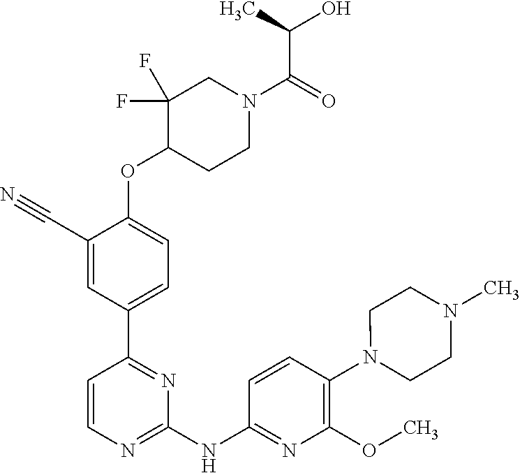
C1=CN=C(NC2=NC(OC)=C(N3CCN(C)CC3)C=C2)N=C1C1=CC=C(OC2CCN(C(C(O)C)=O)CC2(F)F)C(C#N)=C1
